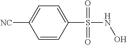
C1=CC(S(NO)(=O)=O)=CC=C1[NC]
